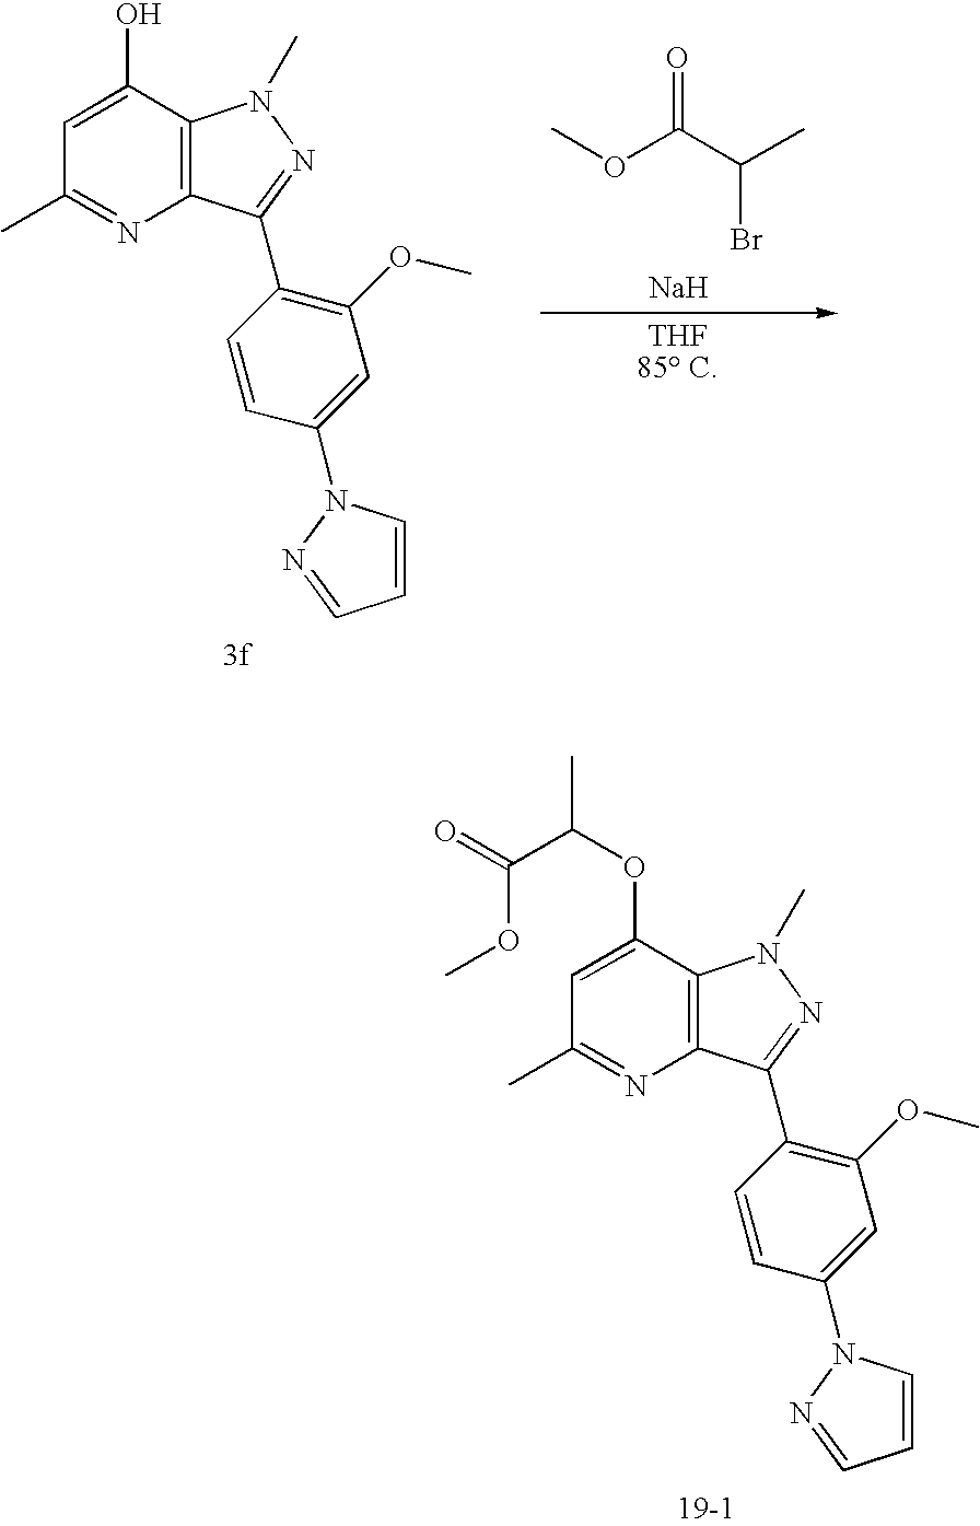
C12=C(C(O)=CC(C)=N1)N(C)N=C2C1=C(OC)C=C(N2C=CC=N2)C=C1.COC(C(C)Br)=O.[Na].[THF85 C].C12=C(C(OC(C(=O)OC)C)=CC(C)=N1)N(C)N=C2C1=C(OC)C=C(N2C=CC=N2)C=C1
